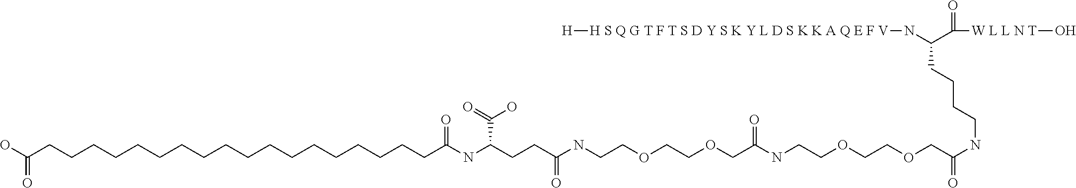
C(NC(=O)COCCOCCNC(COCCOCCNC(CCC(C(O)=O)NC(=O)CCCCCCCCCCCCCCCCCCC(O)=O)=O)=O)CCCC(N[H S Q G T F T S D Y S K Y L D S K K A Q E F V][H])C([W L L N T]O)=O
